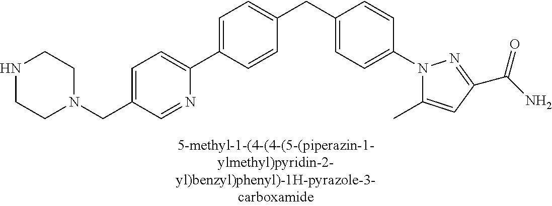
C1=C(C2=CC=C(CN3CCNCC3)C=N2)C=CC(CC2=CC=C(N3C(C)=CC(C(N)=O)=N3)C=C2)=C1
